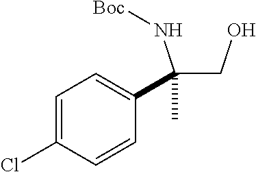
C(CO)(N[Boc])(C1=CC=C(Cl)C=C1)C
